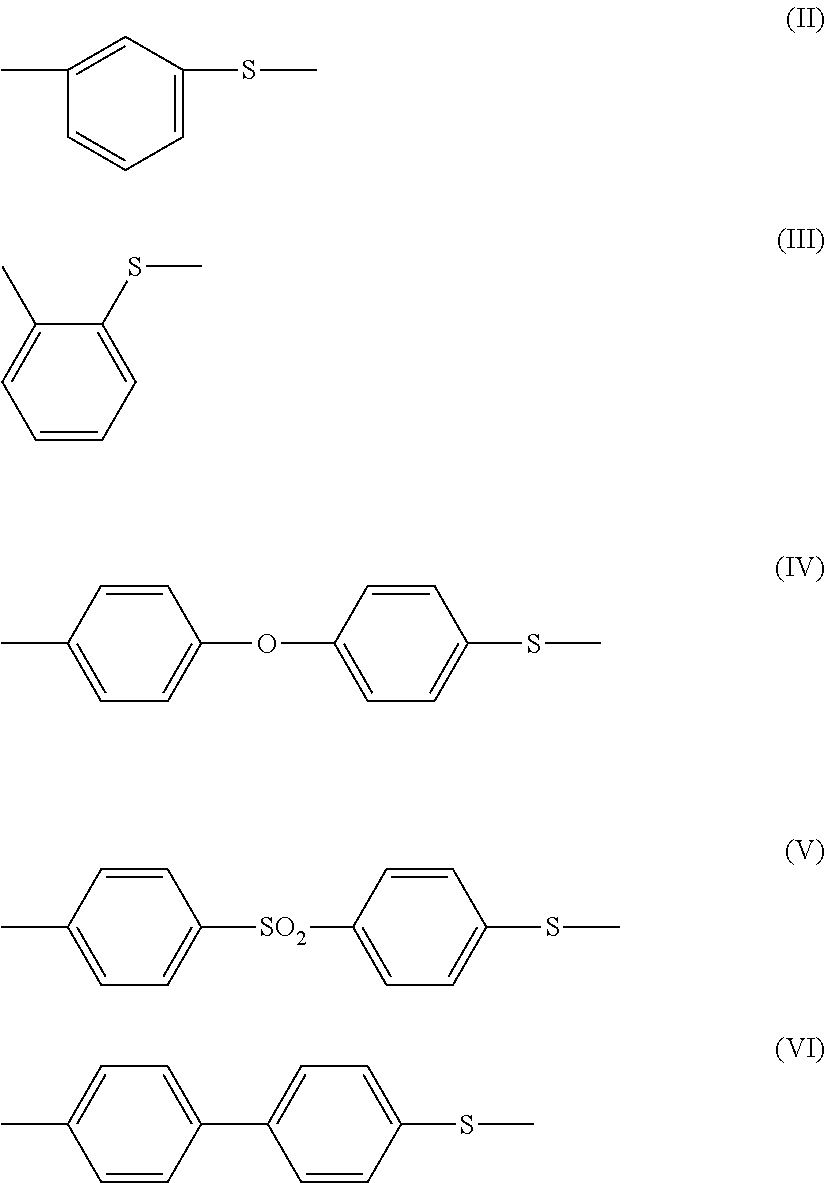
C1=C(SC)C=C(C)C=C1.C1=CC=C(SC)C(C)=C1.C1=CC(C)=CC=C1OC1=CC=C(SC)C=C1.C1=CC(C)=CC=C1[SO2]C1=CC=C(SC)C=C1.C1=CC(C2=CC=C(SC)C=C2)=CC=C1C
